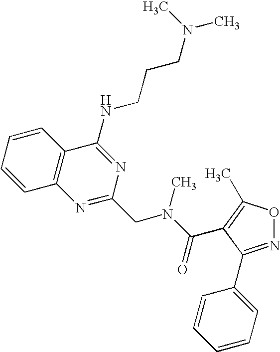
C1=CC=CC2=C1N=C(CN(C(=O)C1=C(C)ON=C1C1=CC=CC=C1)C)N=C2NCCCN(C)C
